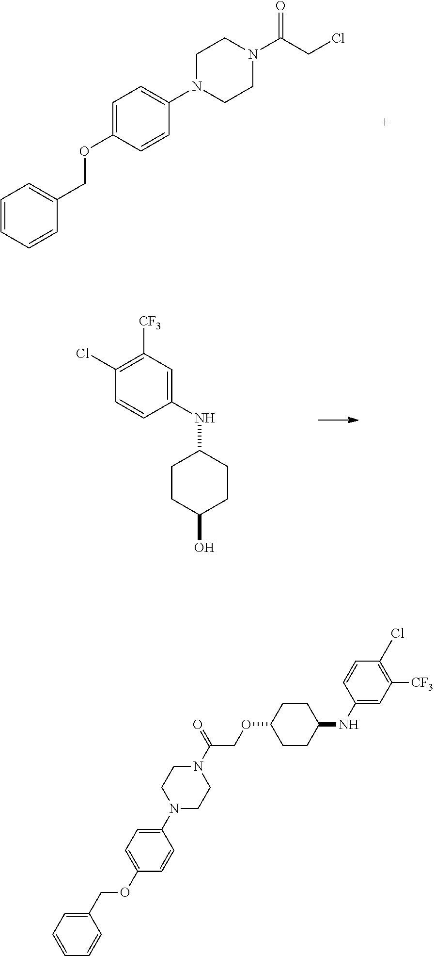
C1=C(NC2CCC(O)CC2)C=CC(Cl)=C1[CF3].C1=CC=CC(COC2=CC=C(N3CCN(C(CCl)=O)CC3)C=C2)=C1.C1(COC2=CC=C(N3CCN(C(=O)COC4CCC(NC5=CC([CF3])=C(Cl)C=C5)CC4)CC3)C=C2)=CC=CC=C1
